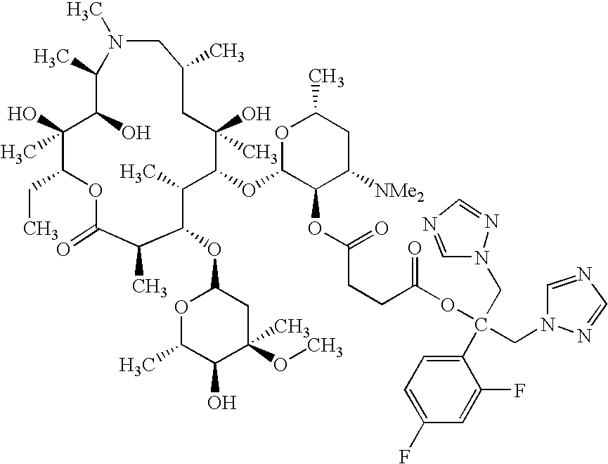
O1C(=O)C(C)C(OC2OC(C)C(O)C(C)(OC)C2)C(C)C(OC2C(OC(CCC(=O)OC(CN3N=CN=C3)(C3=CC=C(F)C=C3F)CN3C=NC=N3)=O)C([NMe2])CC(C)O2)C(O)(C)CC(C)CN(C)C(C)C(O)C(O)(C)C1CC
